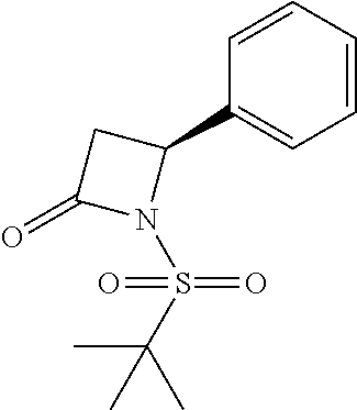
C1=CC(C2CC(=O)N2S(C(C)(C)C)(=O)=O)=CC=C1
